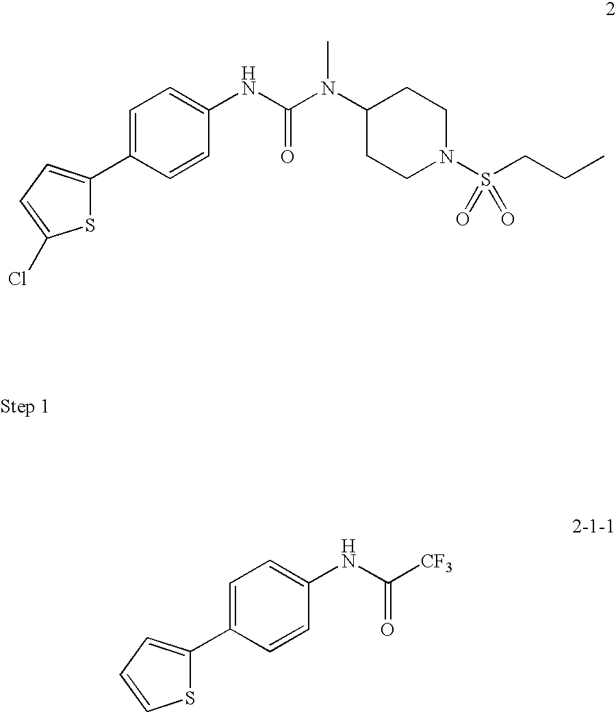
S1C(C2=CC=C(NC(=O)[CF3])C=C2)=CC=C1.S1C(C2=CC=C(NC(=O)N(C)C3CCN(S(CCC)(=O)=O)CC3)C=C2)=CC=C1Cl
